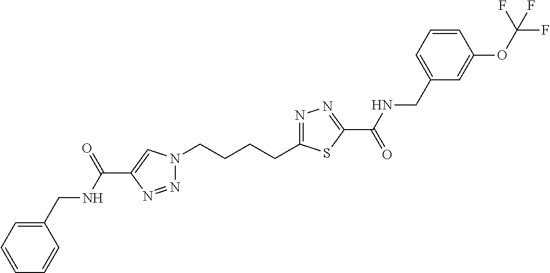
N1(CCCCC2=NN=C(C(=O)NCC3=CC=CC(OC(F)(F)F)=C3)S2)N=NC(C(NCC2=CC=CC=C2)=O)=C1
